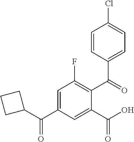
C1=CC(C(=O)C2=C(F)C=C(C(C3CCC3)=O)C=C2C(O)=O)=CC=C1Cl
